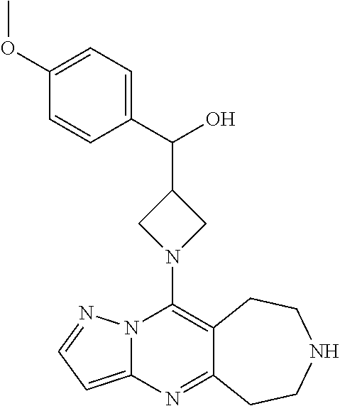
N12C(=CC=N1)N=C1C(=C2N2CC(C(C3=CC=C(OC)C=C3)O)C2)CCNCC1
